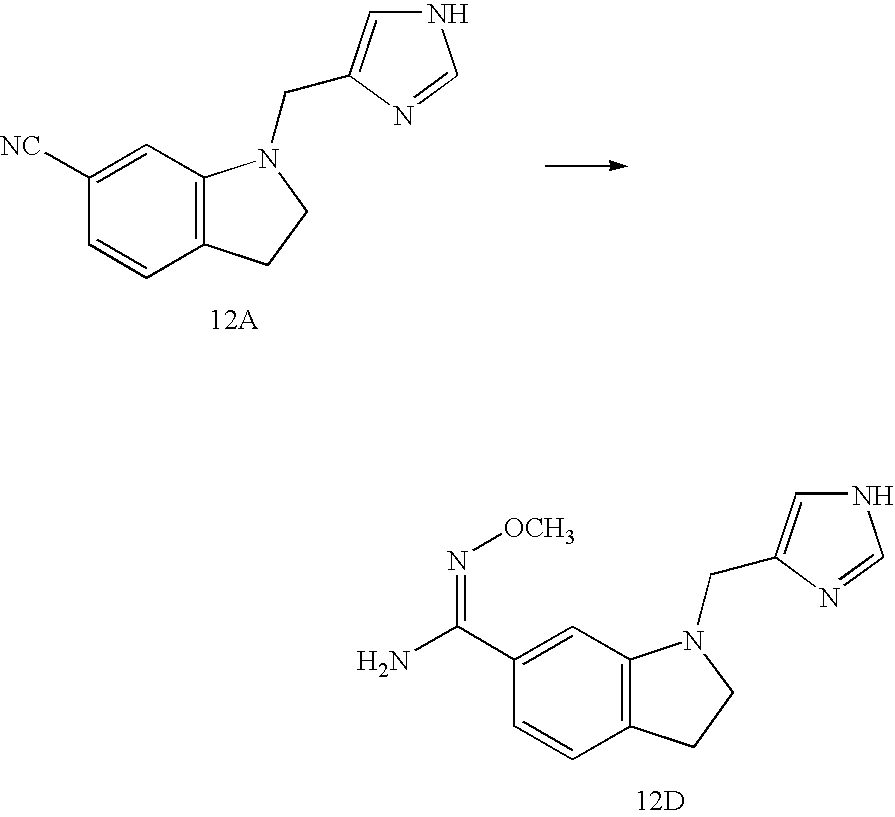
C1([NC])=CC2=C(C=C1)CCN2CC1=CNC=N1.C1(C(N)=N[OCH3])=CC2=C(C=C1)CCN2CC1=CNC=N1.[12D]
